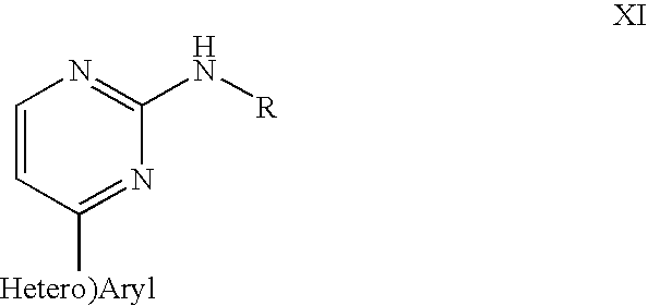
C1=CC([Hetero)Aryl])=NC(N[R])=N1
